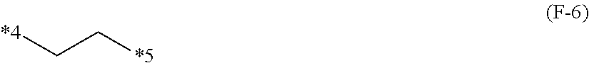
C(C[*5])[*4]
